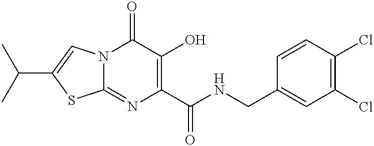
C12=NC(C(NCC3=CC(Cl)=C(Cl)C=C3)=O)=C(O)C(=O)N1C=C(C(C)C)S2
